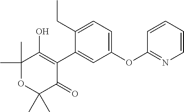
C1(C)(C)OC(C)(C)C(=O)C(C2=CC(OC3=NC=CC=C3)=CC=C2CC)=C1O
